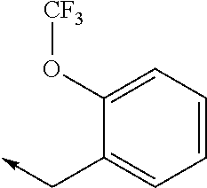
C1=CC=C(O[CF3])C(C->C)=C1
